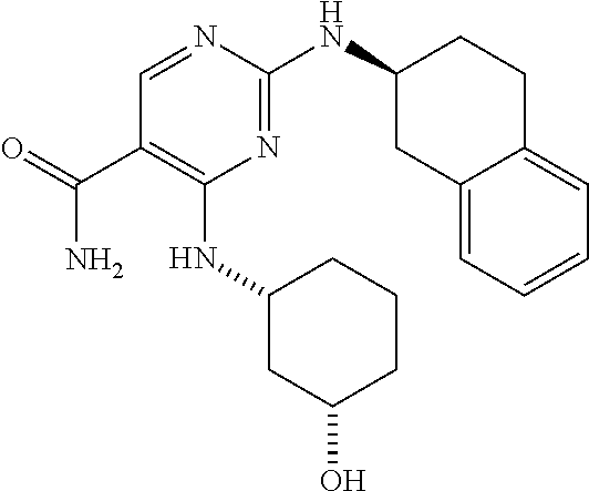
N(C1=C(C(=O)N)C=NC(NC2CC3=CC=CC=C3CC2)=N1)C1CC(O)CCC1
